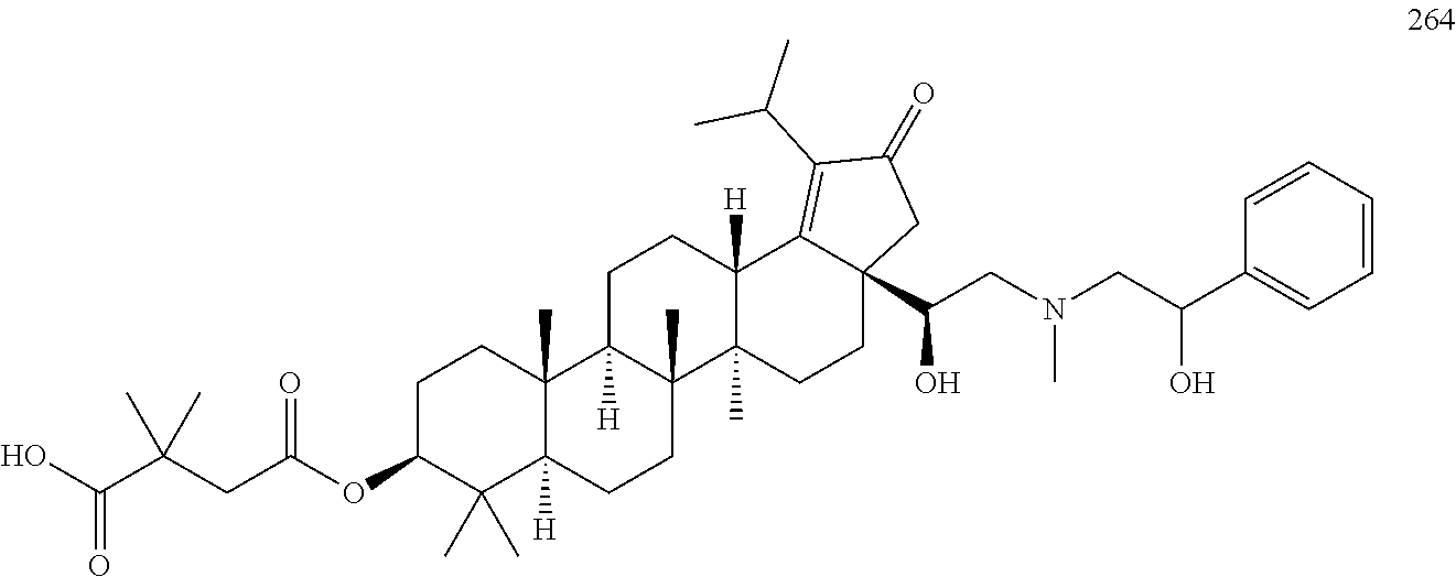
OC(C(CC(OC1C(C)(C)C2([H])C(C)(CC1)C1([H])C(C)(CC2)C2(C)C([H])(CC1)C1=C(C(C)C)C(=O)CC1(C(O)CN(CC(C1=CC=CC=C1)O)C)CC2)=O)(C)C)=O
